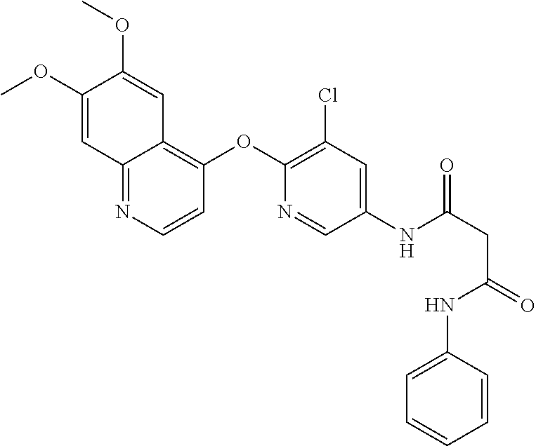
COC1=CC2=NC=CC(OC3=C(Cl)C=C(NC(=O)CC(NC4=CC=CC=C4)=O)C=N3)=C2C=C1OC
